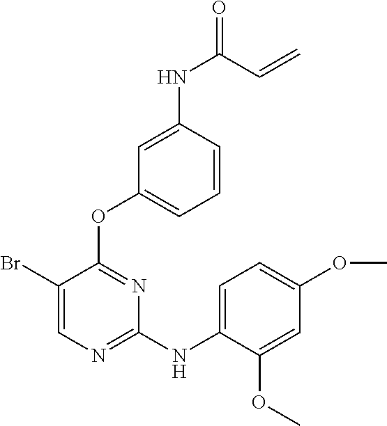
C1(Br)=CN=C(NC2=CC=C(OC)C=C2OC)N=C1OC1=CC=CC(NC(C=C)=O)=C1
